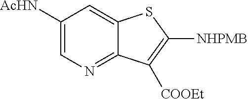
C1([AcHN])=CN=C2C(=C1)SC([NHPMB])=C2[COOEt]
